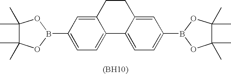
C12=CC=C(B3OC(C)(C)C(C)(C)O3)C=C1CCC1=CC(B3OC(C)(C)C(C)(C)O3)=CC=C21.[(BH10)]
